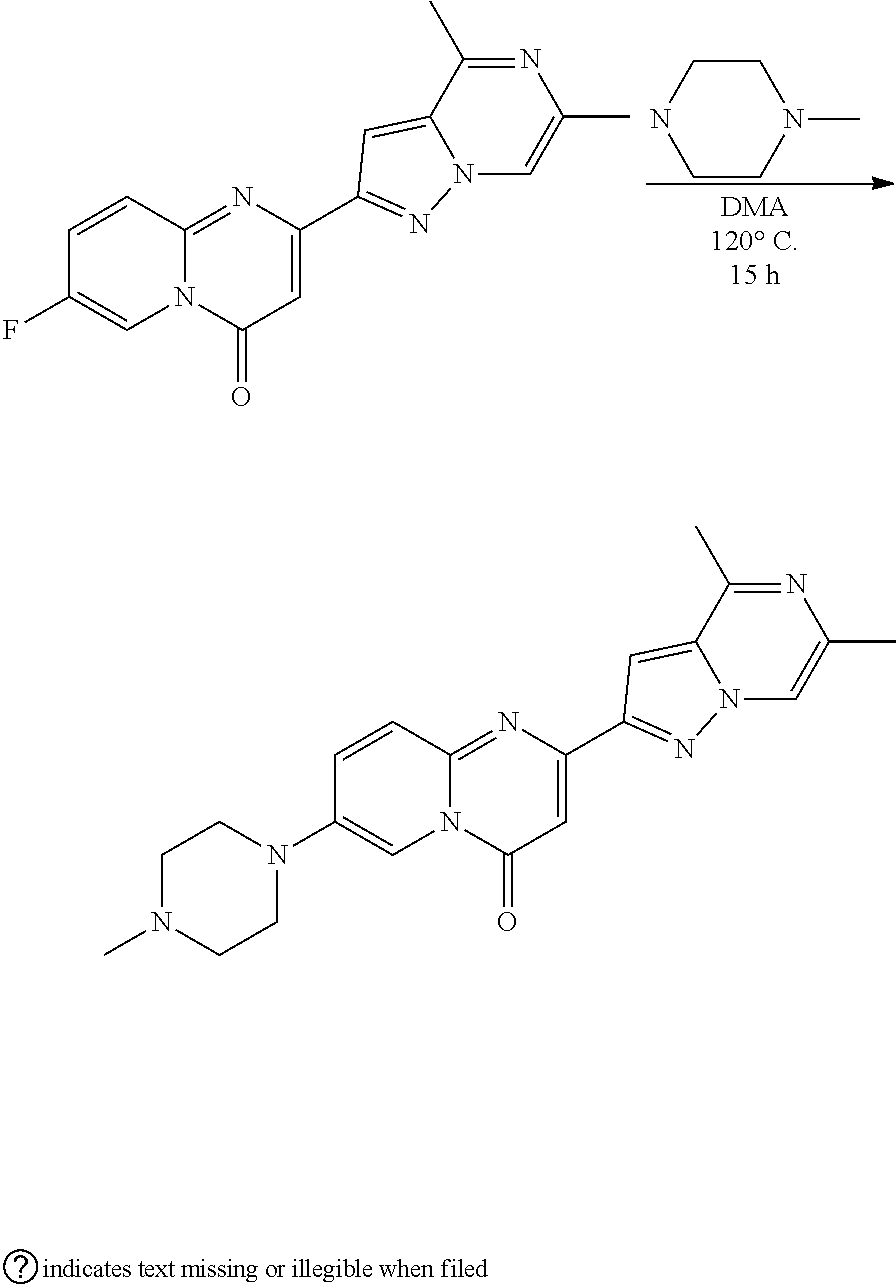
N12C=C(C)N=C(C)C1=CC(C1=CC(=O)N3C(=N1)C=CC(F)=C3)=N2.C1CN(C)CCN1.N12C=C(C)N=C(C)C1=CC(C1=CC(=O)N3C(=N1)C=CC(N1CCN(C)CC1)=C3)=N2
